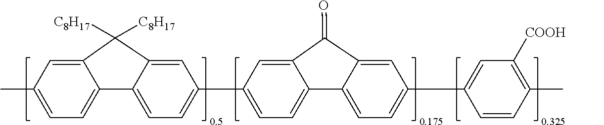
C12=CC(C)=CC=C1C1=CC=C(C3=CC=C4C(=C3)C(=O)C3=CC(C5=CC([COOH])=C(C)C=C5)=CC=C43)C=C1C2([C8H17])[C8H17]
